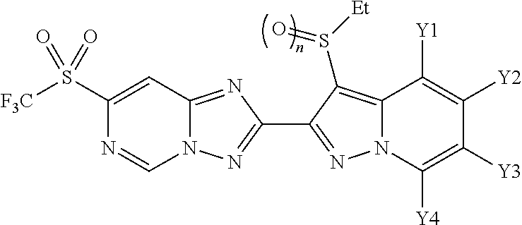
N12C(=NC(C3=NN4C(=C3S([Et])=O)C([Y1])=C([Y2])C([Y3])=C4[Y4])=N1)C=C(S([F3C])(=O)=O)N=C2
